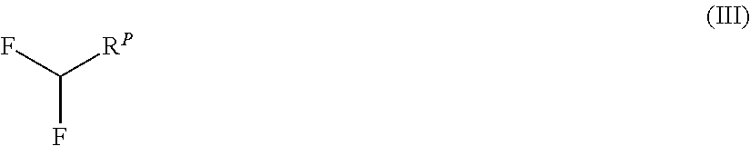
C([RP])(F)F
